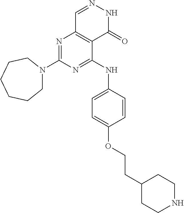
N1=C(NC2=CC=C(OCCC3CCNCC3)C=C2)C2=C(N=C1N1CCCCCC1)C=NNC2=O
